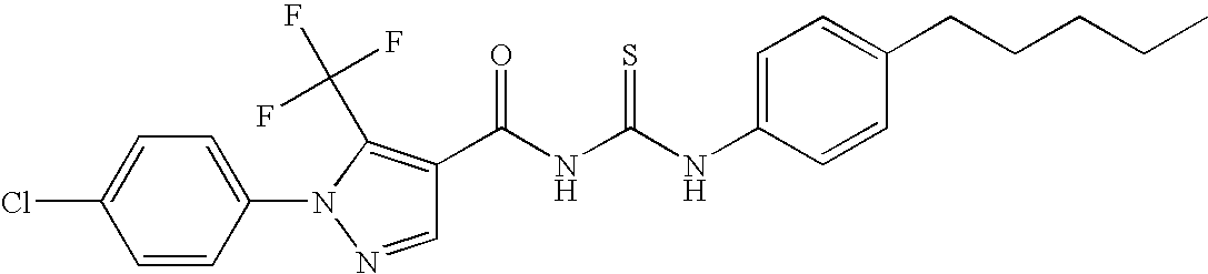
C(NC(NC1=CC=C(CCCCC)C=C1)=S)(=O)C1=C(C(F)(F)F)N(C2=CC=C(Cl)C=C2)N=C1
